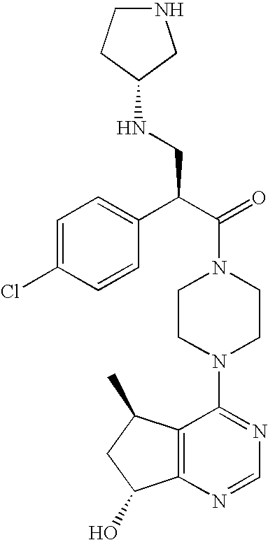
C(N1CCN(C2=NC=NC3=C2C(C)CC3O)CC1)(C(C1=CC=C(Cl)C=C1)CNC1CCNC1)=O
